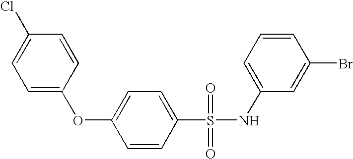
O(C1=CC=C(S(NC2=CC=CC(Br)=C2)(=O)=O)C=C1)C1=CC=C(Cl)C=C1
